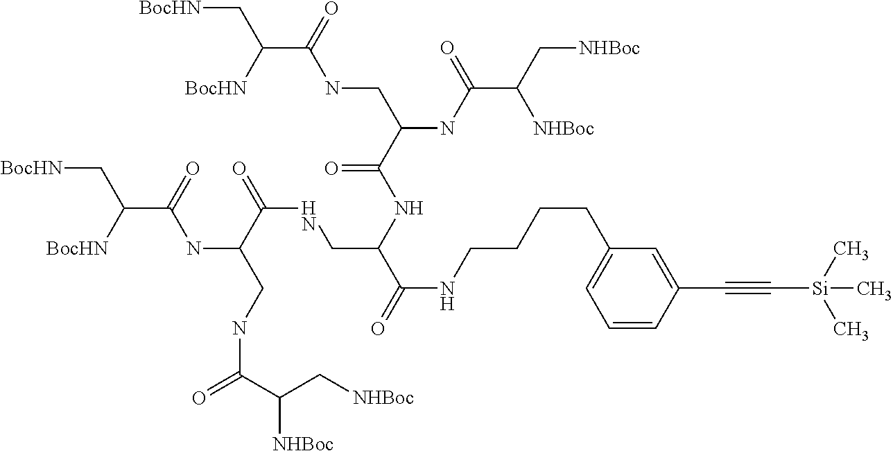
C(C([BocHN])C[BocHN])(=O)NC(CNC(=O)C(C[NHBoc])[NHBoc])C(=O)NCC(C(=O)NCCCCC1=CC=CC(C#C[Si](C)(C)C)=C1)NC(C(CNC(C([BocHN])C[BocHN])=O)NC(=O)C(C[NHBoc])[NHBoc])=O
